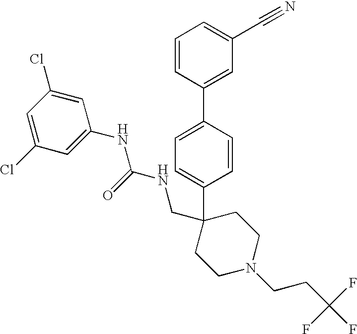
C1=CC(C2=CC(C#N)=CC=C2)=CC=C1C1(CNC(NC2=CC(Cl)=CC(Cl)=C2)=O)CCN(CCC(F)(F)F)CC1
